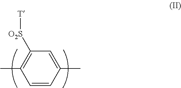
C1(C)=CC([O2S][T])=C(C)C=C1
